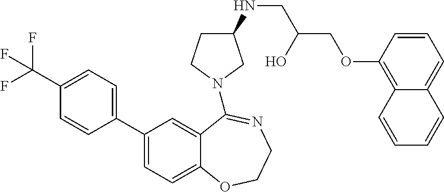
C1(C(F)(F)F)=CC=C(C2=CC=C3C(=C2)C(N2CCC(NCC(COC4=C5C(=CC=C4)C=CC=C5)O)C2)=NCCO3)C=C1
